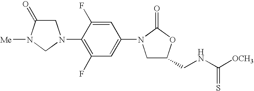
C1C(=O)N([Me])CN1C1=C(F)C=C(N2CC(CNC(=S)[OCH3])OC2=O)C=C1F
